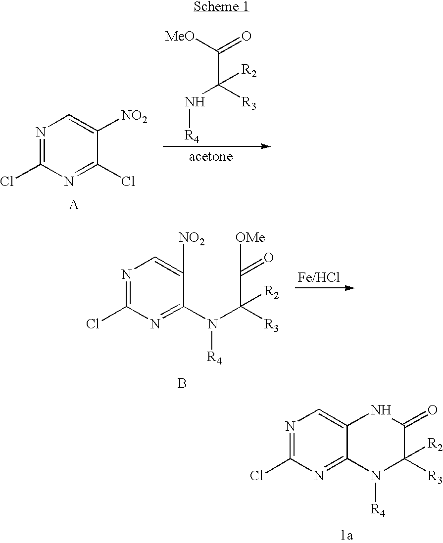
N1=C(Cl)N=C(Cl)C([NO2])=C1.C(C([R3])(N[R4])[R2])([MeO])=O.N1=C(Cl)N=C(N(C(C(=O)[OMe])([R3])[R2])[R4])C([NO2])=C1.B.N1=C(Cl)N=C2C(=C1)NC(=O)C([R3])([R2])N2[R4]
